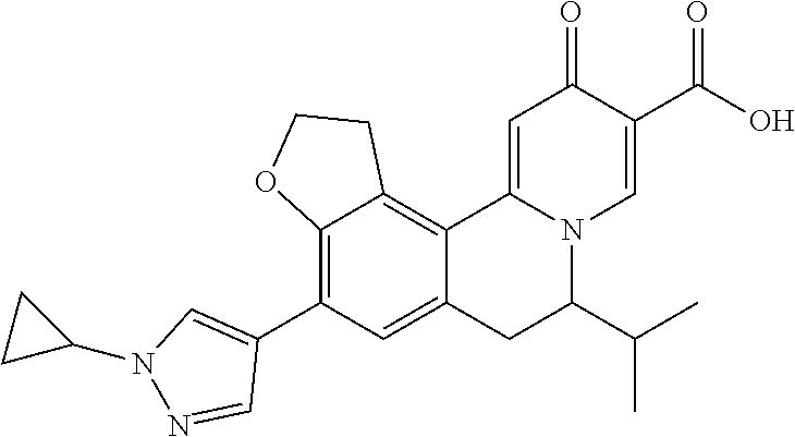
C12=C(C3=CN(C4CC4)N=C3)C=C3C(=C1CCO2)C1=CC(=O)C(C(=O)O)=CN1C(C(C)C)C3
